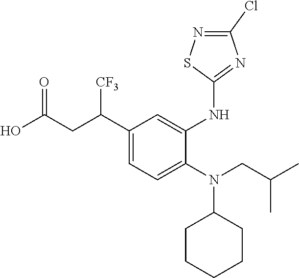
C1(C(CC(O)=O)[CF3])=CC=C(N(CC(C)C)C2CCCCC2)C(NC2=NC(Cl)=NS2)=C1
